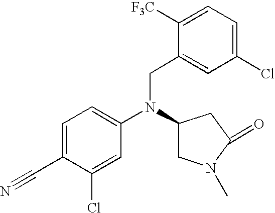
C1=C(C#N)C(Cl)=CC(N(C2CN(C)C(=O)C2)CC2=CC(Cl)=CC=C2[F3C])=C1
